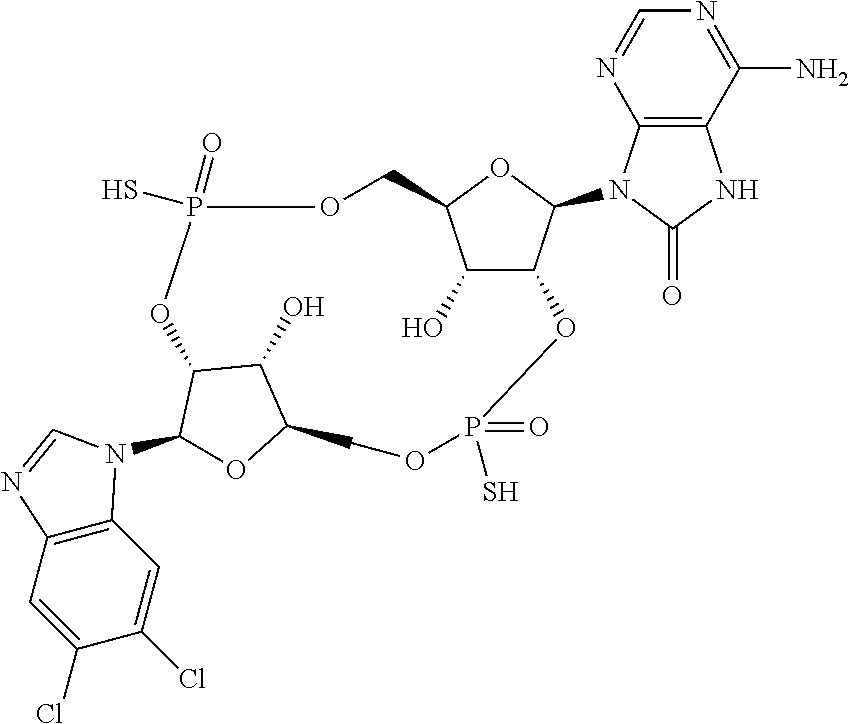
C12=C(C=C(Cl)C(Cl)=C1)N=CN2C1C2C(O)C(O1)COP(S)(=O)OC1C(O)C(OC1N1C3=C(C(N)=NC=N3)NC1=O)COP(S)(=O)O2
